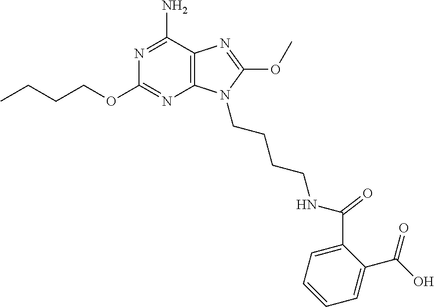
CCCCOC1=NC2=C(C(N)=N1)N=C(OC)N2CCCCNC(=O)C1=CC=CC=C1C(O)=O
